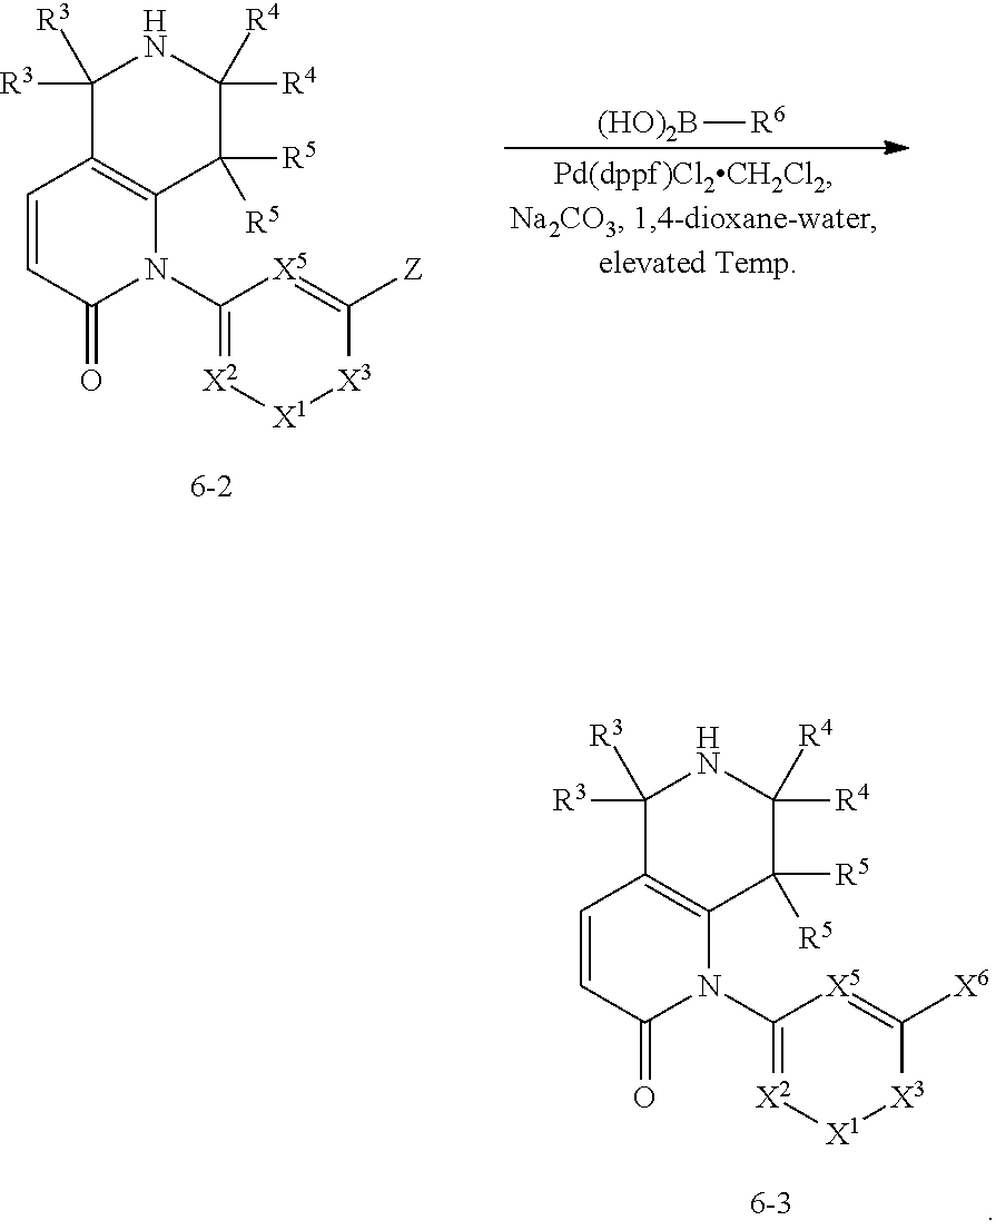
[(HO)2B][R6].C1([R3])([R3])C2=C(C([R5])([R5])C([R4])([R4])N1)N(C1=[X2][X1][X3]C([Z])=[X5]1)C(=O)C=C2.C1([R3])([R3])C2=C(C([R5])([R5])C([R4])([R4])N1)N(C1=[X2][X1][X3]C([X6])=[X5]1)C(=O)C=C2
